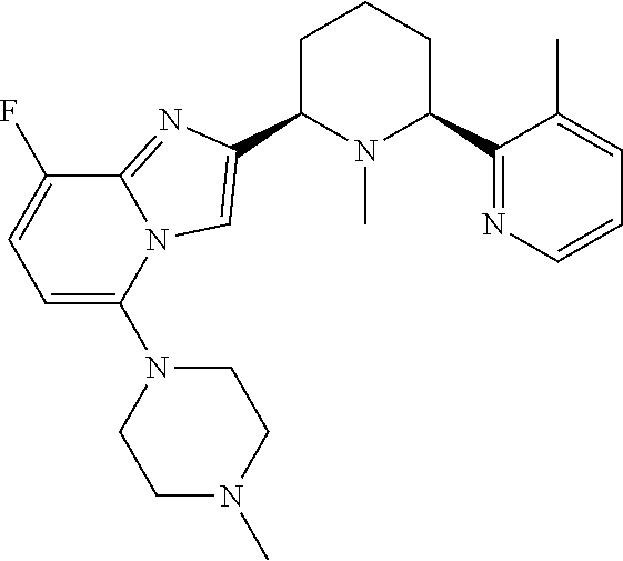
C1C(C2=CN3C(=N2)C(F)=CC=C3N2CCN(C)CC2)N(C)C(C2=NC=CC=C2C)CC1
